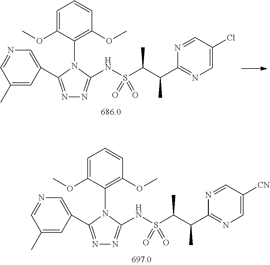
C1(C)=CC(C2=NN=C(NS(C(C(C3=NC=C([CN])C=N3)C)C)(=O)=O)N2C2=C(OC)C=CC=C2OC)=CN=C1.C1(C)=CC(C2=NN=C(NS(C(C(C3=NC=C(Cl)C=N3)C)C)(=O)=O)N2C2=C(OC)C=CC=C2OC)=CN=C1
